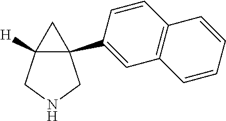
C12=C(C=CC(C34CC3([H])CNC4)=C1)C=CC=C2
